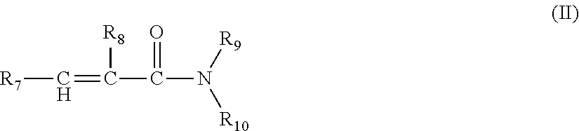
C(N([R10])[R9])(C(=C[R7])[R8])=O
